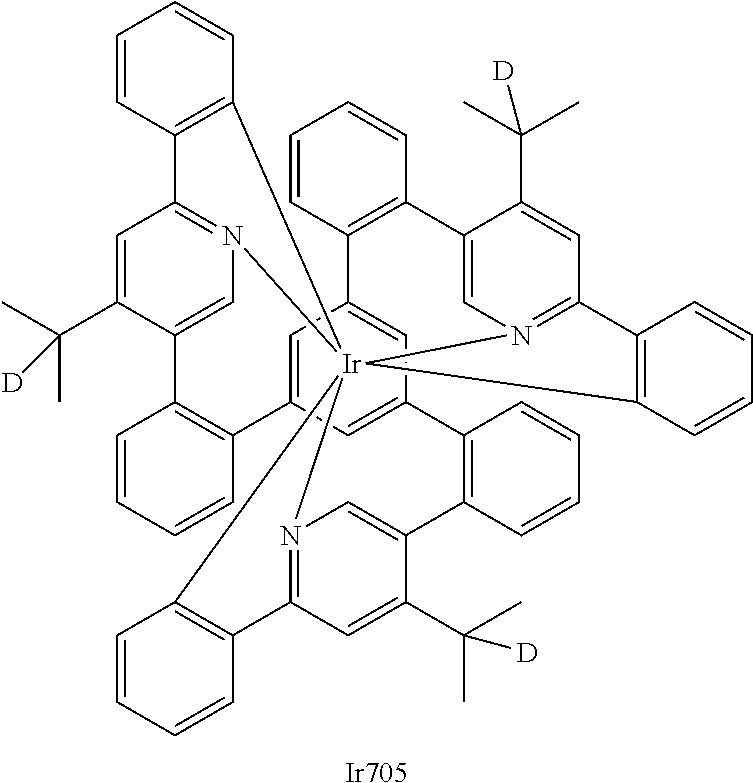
C1=C(C(C)(C)[D])C2=CN3=C1C1=C([Ir]3456N3=C(C=C(C(C)(C)[D])C(=C3)C3=C(C7=CC(=CC(=C7)C7=C2C=CC=C7)C2=C(C=CC=C2)C2=CN4=C(C=C2C(C)(C)[D])C2=C5C=CC=C2)C=CC=C3)C2=C6C=CC=C2)C=CC=C1.[Ir705]
